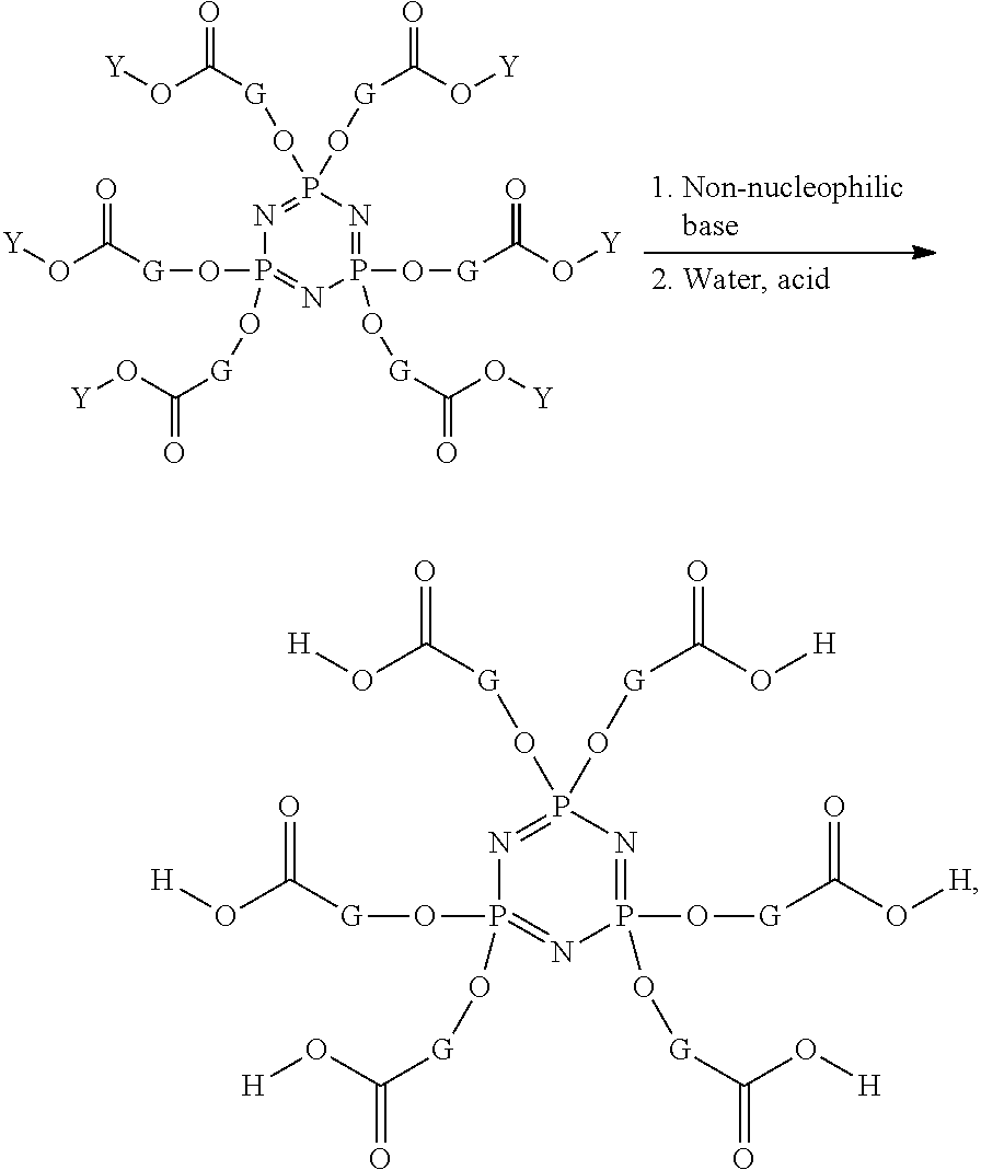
P1(O[G]C(O[Y])=O)(O[G]C(=O)O[Y])=NP(O[G]C(=O)O[Y])(O[G]C(=O)O[Y])=NP(O[G]C(O[Y])=O)(O[G]C(=O)O[Y])=N1.P1(O[G]C(O[H])=O)(O[G]C(=O)O[H])=NP(O[G]C(=O)O[H])(O[G]C(=O)O[H])=NP(O[G]C(O[H])=O)(O[G]C(=O)O[H])=N1
